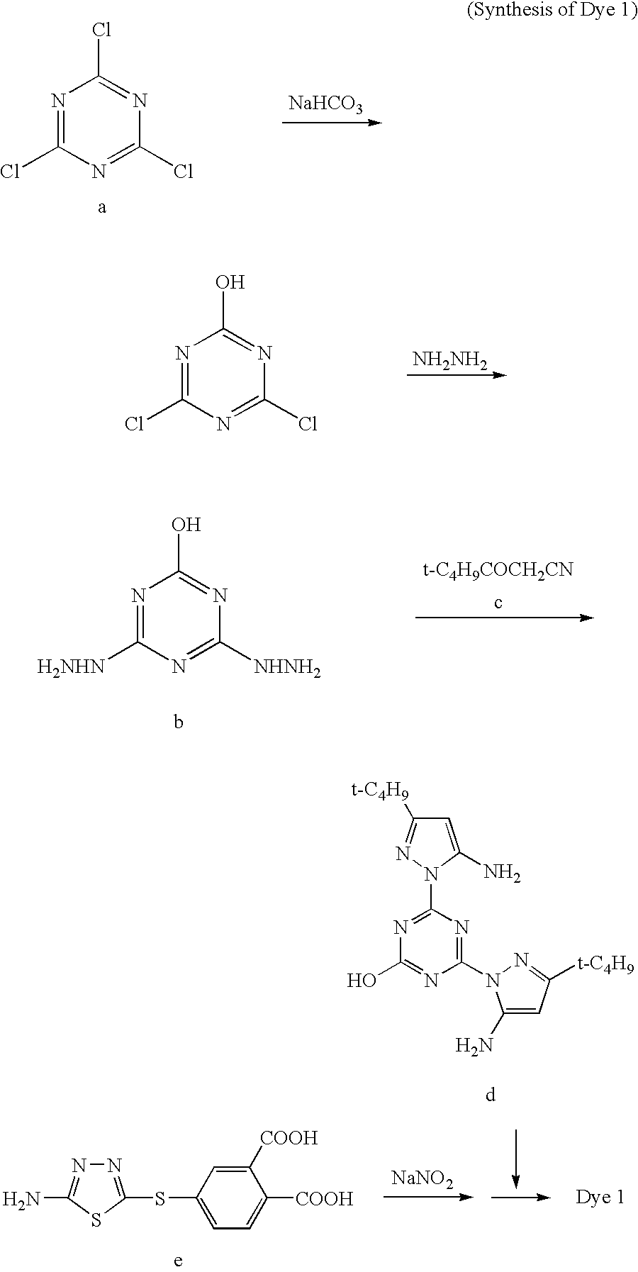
[NaNO2].N1=C(SC2=CC=C([COOH])C([COOH])=C2)SC(N)=N1.C1=C(N)N(C2=NC(O)=NC(N3C(N)=CC([t-C4H9])=N3)=N2)N=C1[t-C4H9].[NaHCO3].N1=C(Cl)N=C(Cl)N=C1Cl.[NH2NH2].N1=C(Cl)N=C(Cl)N=C1O.N1=C([H2NHN])N=C([NHNH2])N=C1O.[t-C4H9COCH2CN]
